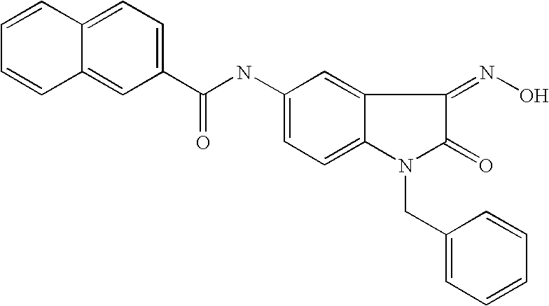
C1=CC2=CC=C(C(NC3=CC=C4C(=C3)C(=NO)C(=O)N4CC3=CC=CC=C3)=O)C=C2C=C1
